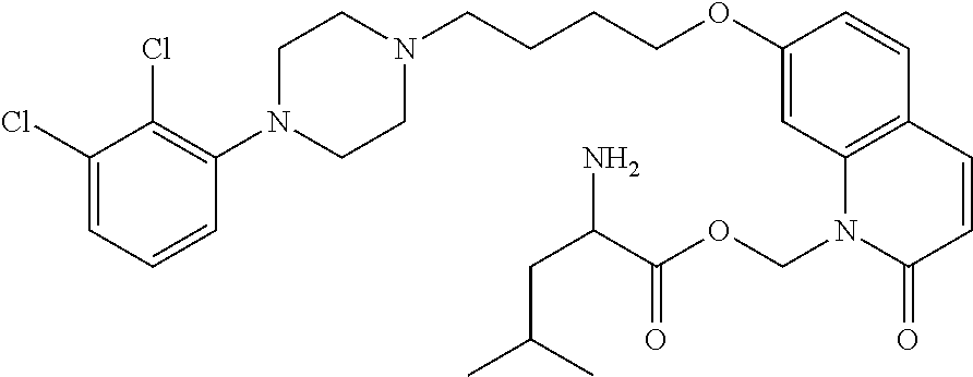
C1(Cl)=CC=CC(N2CCN(CCCCOC3=CC4=C(C=C3)C=CC(=O)N4COC(C(CC(C)C)N)=O)CC2)=C1Cl
